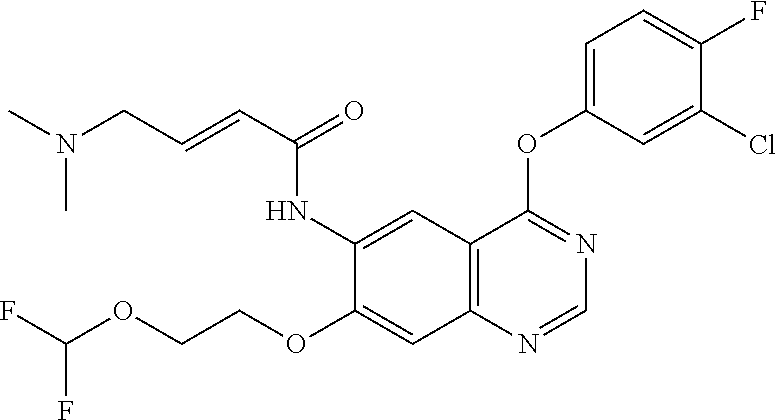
FC(OCCOC1=CC2=C(C=C1NC(C=CCN(C)C)=O)C(OC1=CC=C(F)C(Cl)=C1)=NC=N2)F
